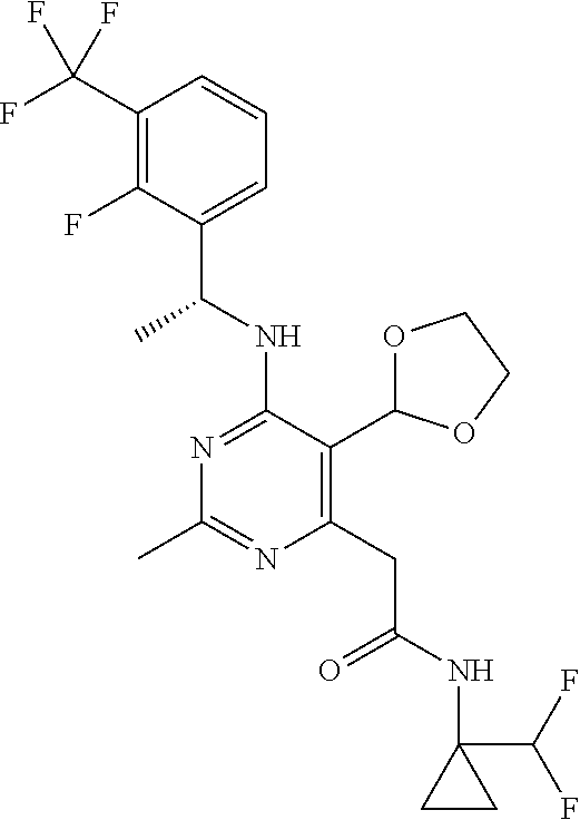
N1=C(NC(C)C2=CC=CC(C(F)(F)F)=C2F)C(C2OCCO2)=C(CC(=O)NC2(C(F)F)CC2)N=C1C
